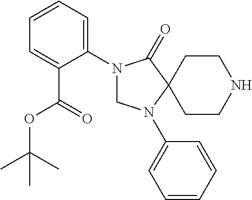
N1(C2=CC=CC=C2C(OC(C)(C)C)=O)CN(C2=CC=CC=C2)C2(C1=O)CCNCC2
